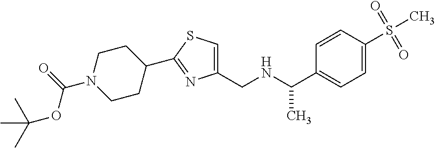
C1(CNC(C2=CC=C(S(C)(=O)=O)C=C2)C)=CSC(C2CCN(C(=O)OC(C)(C)C)CC2)=N1
